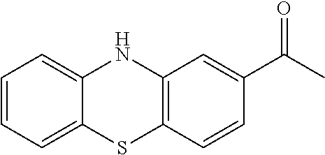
C1=CC=C2C(=C1)NC1=C(S2)C=CC(C(C)=O)=C1
